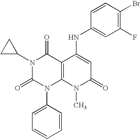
N1(C2CC2)C(=O)N(C2=CC=CC=C2)C2=C(C1=O)C(NC1=CC(F)=C(Br)C=C1)=CC(=O)N2C
